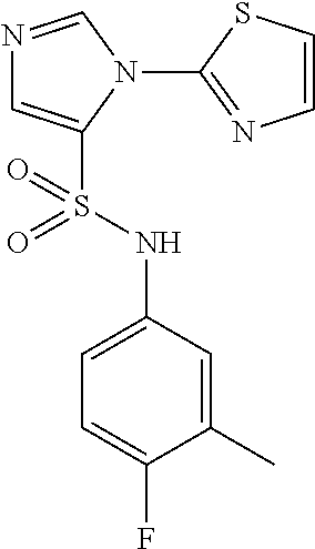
N1=CN(C2=NC=CS2)C(S(NC2=CC=C(F)C(C)=C2)(=O)=O)=C1
